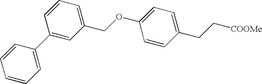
C1(CC[COOMe])=CC=C(OCC2=CC=CC(C3=CC=CC=C3)=C2)C=C1
